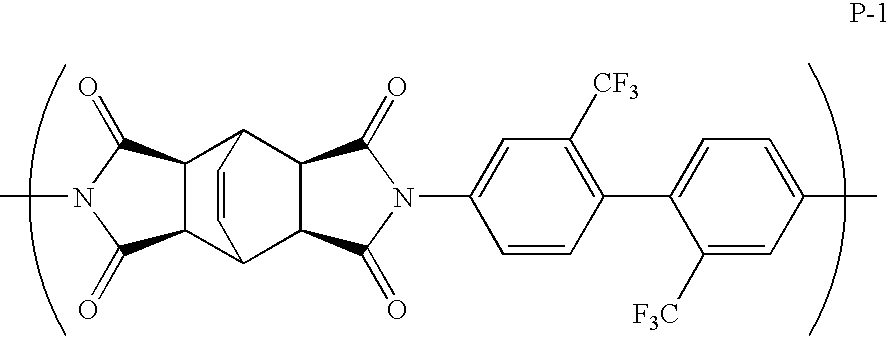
C12C(C3C4C(C1C=C3)C(=O)N(C1=CC([CF3])=C(C3=CC=C(C)C=C3[F3C])C=C1)C4=O)C(=O)N(C)C2=O
